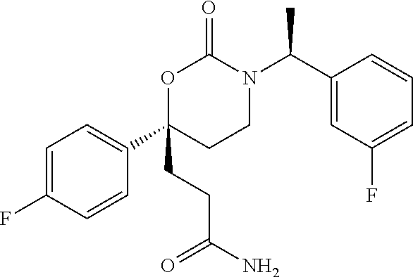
C1=C(F)C=CC(C2(CCC(N)=O)CCN(C(C3=CC(F)=CC=C3)C)C(=O)O2)=C1
